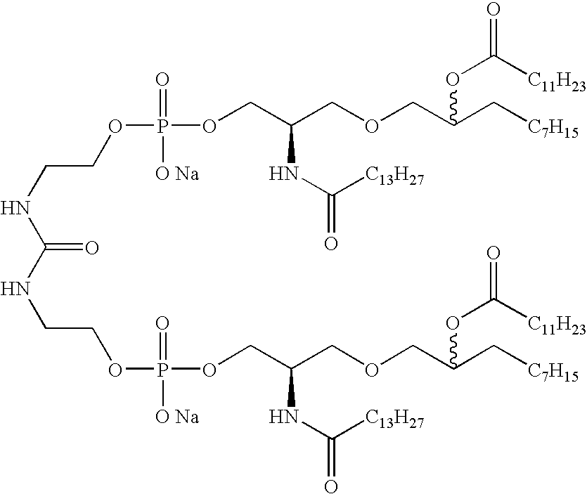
C(NC(=O)NCCOP([O Na])(=O)OCC(COCC(C[C7H15])OC(=O)[C11H23])NC(=O)[C13H27])COP(=O)([O Na])OCC(COCC(C[C7H15])OC(=O)[C11H23])NC([C13H27])=O
